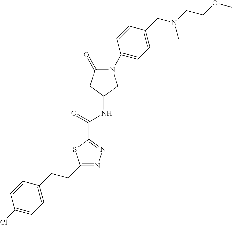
C1=C(CCC2=NN=C(C(=O)NC3CN(C4=CC=C(CN(CCOC)C)C=C4)C(=O)C3)S2)C=CC(Cl)=C1
